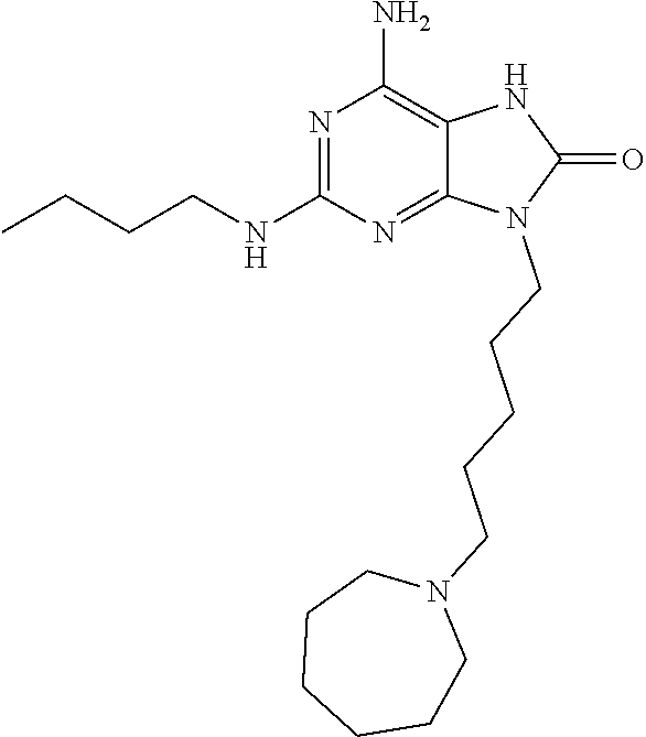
N1=C(NCCCC)N=C2C(=C1N)NC(=O)N2CCCCCN1CCCCCC1
